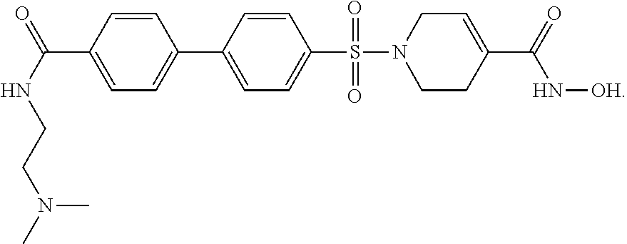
C1=C(C(=O)NCCN(C)C)C=CC(C2=CC=C(S(=O)(=O)N3CCC(C(=O)N[OH])=CC3)C=C2)=C1
